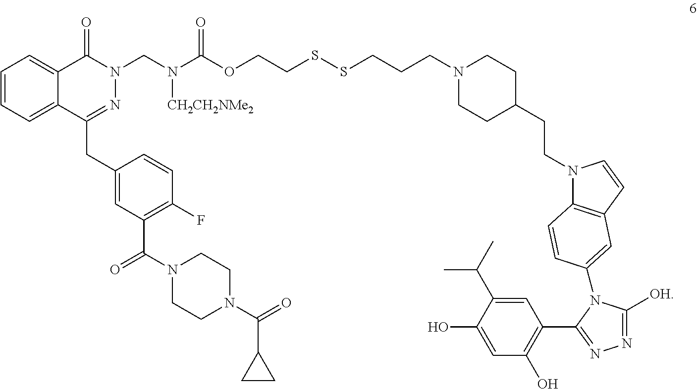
C1=CC=C2C(=C1)C(=O)N(CN(C(OCCSSCCCN1CCC(CCN3C4=C(C=C3)C=C(N3C([OH])=NN=C3C3=C(O)C=C(O)C(C(C)C)=C3)C=C4)CC1)=O)[CH2CH2NMe2])N=C2CC1=CC(C(N2CCN(C(=O)C3CC3)CC2)=O)=C(F)C=C1
